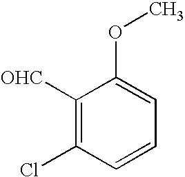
C1([OHC])=C(Cl)C=CC=C1OC
